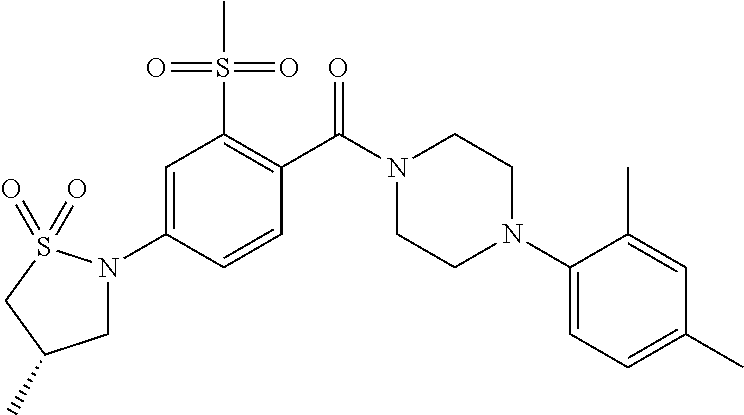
C1=C(N2CC(C)CS2(=O)=O)C=CC(C(N2CCN(C3=CC=C(C)C=C3C)CC2)=O)=C1S(=O)(=O)C
